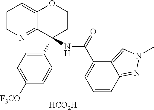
[HCO2H].C1=CN=C2C(=C1)OCCC2(C1=CC=C([F3CO])C=C1)NC(=O)C1=CC=CC2=NN(C)C=C12
